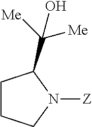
C1CCN([Z])C1C([Me])([Me])O
